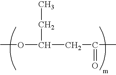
O(C(CC)CC(=O)C)C
